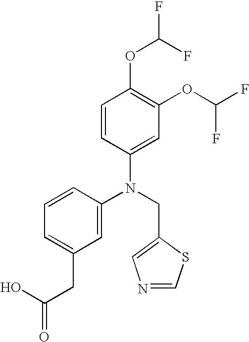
N(CC1=CN=CS1)(C1=CC(CC(O)=O)=CC=C1)C1=CC(OC(F)F)=C(OC(F)F)C=C1
